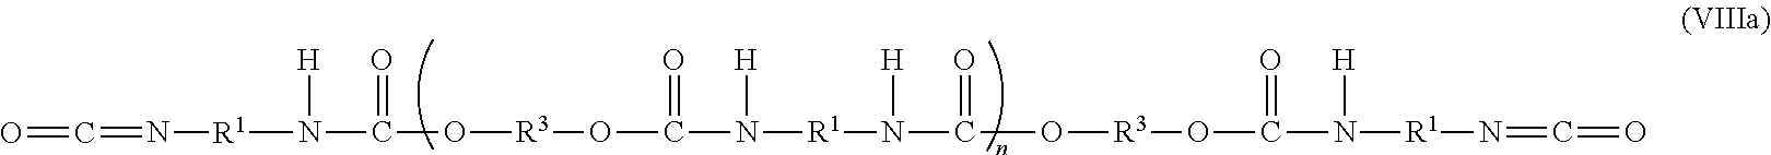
C(O[R3]OC(N([R1]N(C(=O)O[R3]OC(N([R1]N=C=O)[H])=O)[H])[H])=O)(=O)N([R1]N=C=O)[H]
